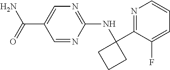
C1=NC(NC2(C3=NC=CC=C3F)CCC2)=NC=C1C(N)=O
